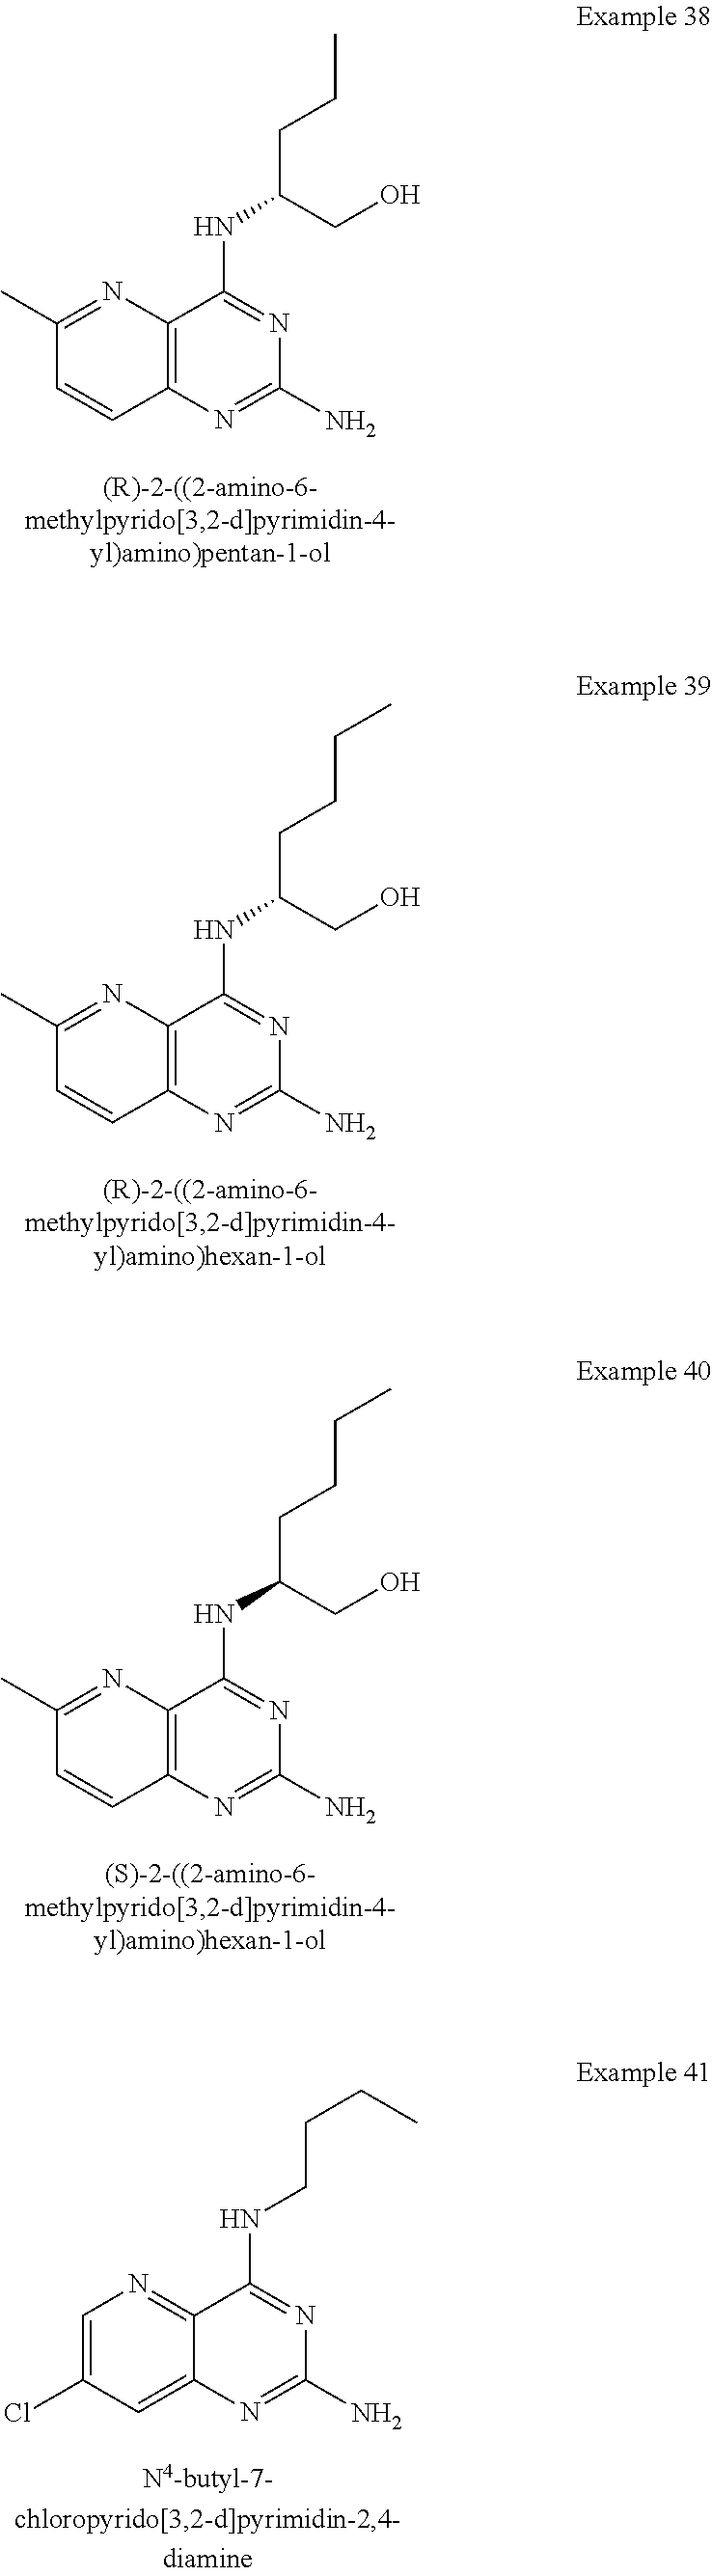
C12=C(N=C(C)C=C1)C(NC(CCC)CO)=NC(N)=N2.C12=C(N=C(C)C=C1)C(NC(CCCC)CO)=NC(N)=N2.C12=C(N=C(C)C=C1)C(NC(CCCC)CO)=NC(N)=N2.C12=CC(Cl)=CN=C1C(NCCCC)=NC(N)=N2
